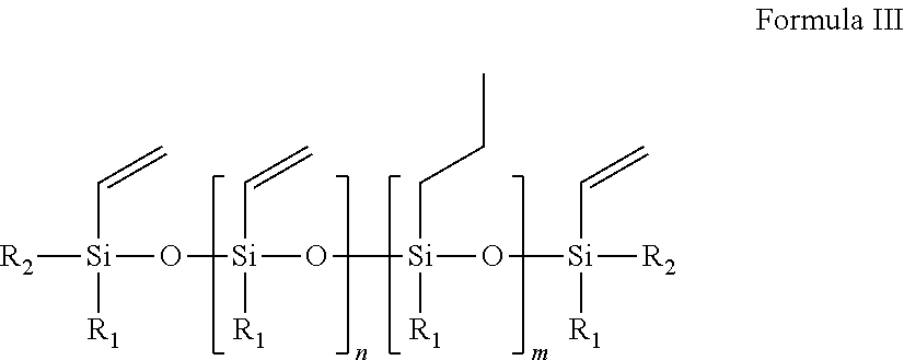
[R2][Si](O[Si](O[Si](O[Si]([R2])(C=C)[R1])(CCC)[R1])(C=C)[R1])(C=C)[R1]
